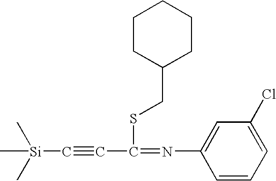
[Si](C#CC(=NC1=CC(Cl)=CC=C1)SCC1CCCCC1)(C)(C)C
